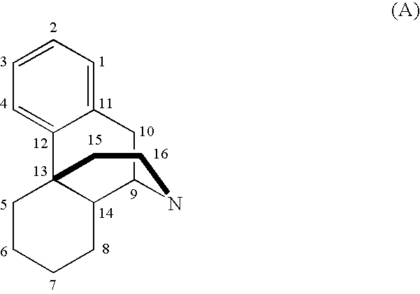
C12=CC=CC=C1C13C(C(C2)NCC1)CCCC3
